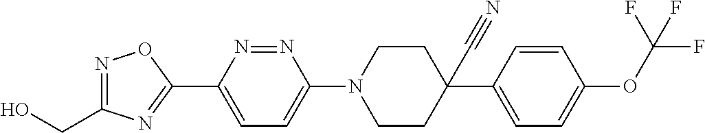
N1=C(CO)N=C(C2=CC=C(N3CCC(C#N)(C4=CC=C(OC(F)(F)F)C=C4)CC3)N=N2)O1
